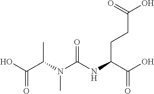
OC(C(N(C(NC(C(O)=O)CCC(O)=O)=O)C)C)=O
